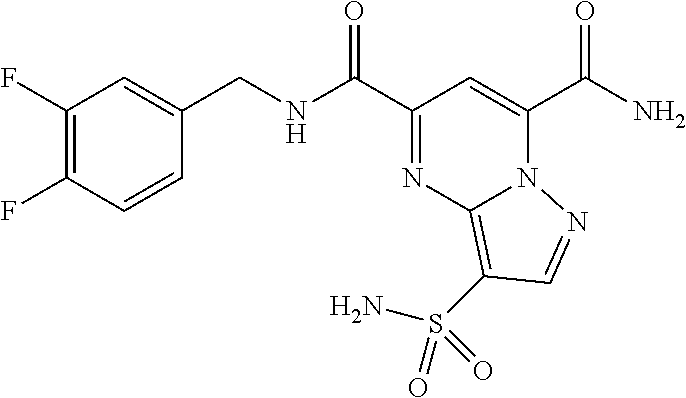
C(=O)(N)C1=CC(C(=O)NCC2=CC(F)=C(F)C=C2)=NC2=C(S(=O)(N)=O)C=NN21
